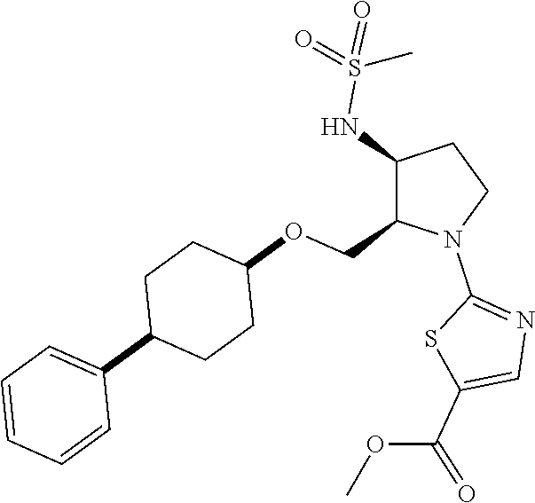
C1(NS(=O)(=O)C)C(COC2CCC(C3=CC=CC=C3)CC2)N(C2=NC=C(C(OC)=O)S2)CC1
